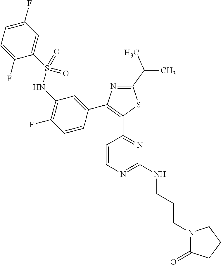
N1=C(C(C)C)SC(C2=NC(NCCCN3C(=O)CCC3)=NC=C2)=C1C1=CC(NS(C2=CC(F)=CC=C2F)(=O)=O)=C(F)C=C1
